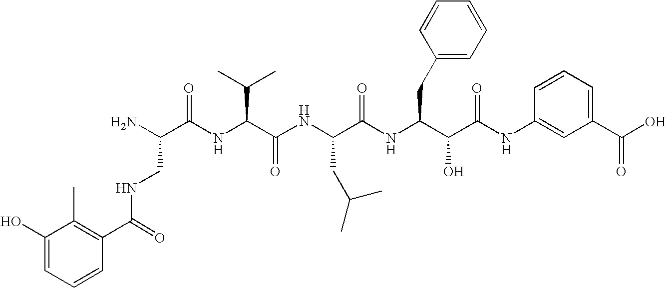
C(=O)(NCC(N)C(=O)NC(C(C)C)C(=O)NC(CC(C)C)C(=O)NC(CC1=CC=CC=C1)C(O)C(=O)NC1=CC(C(=O)O)=CC=C1)C1=C(C)C(O)=CC=C1
